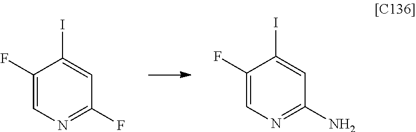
C1(F)=CN=C(F)C=C1I.C1(F)=CN=C(N)C=C1I
